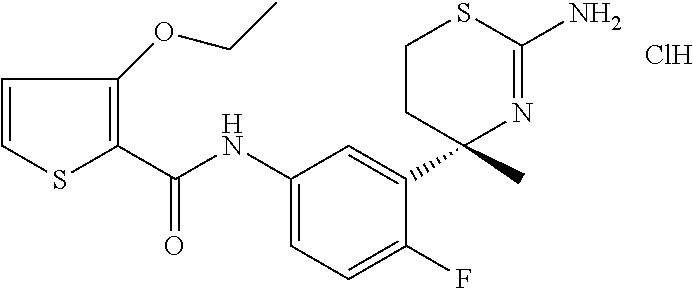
Cl.C1(C(NC2=CC=C(F)C(C3(C)N=C(N)SCC3)=C2)=O)=C(OCC)C=CS1
